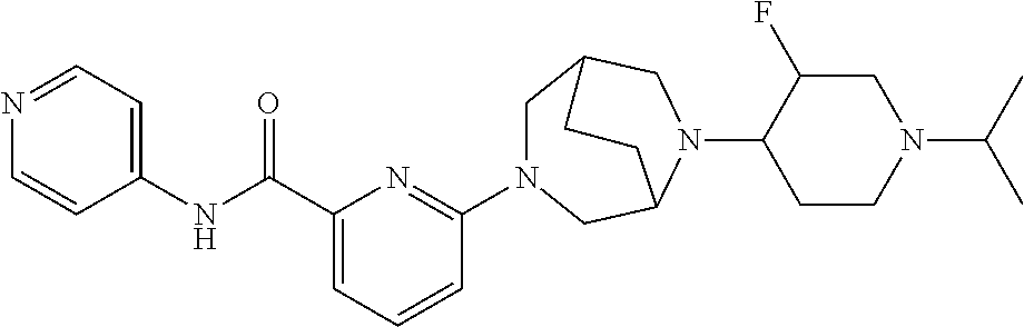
C(C1=CC=CC(N2CC3CN(C4CCN(C(C)C)CC4F)C(C2)CC3)=N1)(NC1=CC=NC=C1)=O
